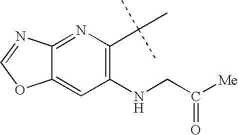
C12=NC(C(C)(C)C)=C(NCC([Me])=O)C=C1OC=N2
